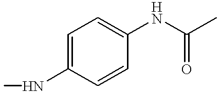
C1=C(NC)C=CC(NC(C)=O)=C1
